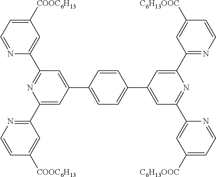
N1=CC=C([COOC6H13])C=C1C1=NC(C2=NC=CC([COOC6H13])=C2)=CC(C2=CC=C(C3=CC(C4=CC([C6H13OOC])=CC=N4)=NC(C4=NC=CC([C6H13OOC])=C4)=C3)C=C2)=C1
